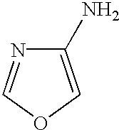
C1(N)=COC=N1
